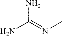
NC(=NC)N
